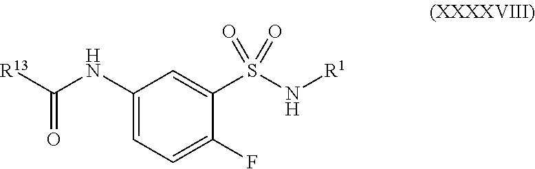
C1(NC(=O)[R13])=CC=C(F)C(S(N[R1])(=O)=O)=C1
